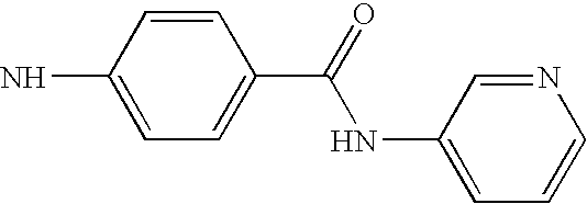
C1=CC(N)=CC=C1C(=O)NC1=CC=CN=C1
